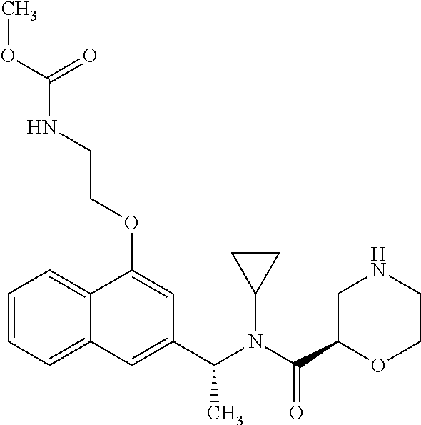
C1=CC=C2C(=C1)C(OCCNC(OC)=O)=CC(C(N(C(C1OCCNC1)=O)C1CC1)C)=C2
